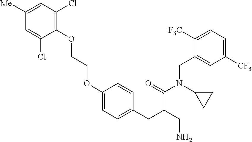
C1=C([Me])C=C(Cl)C(OCCOC2=CC=C(CC(CN)C(=O)N(C3CC3)CC3=CC([CF3])=CC=C3[F3C])C=C2)=C1Cl
